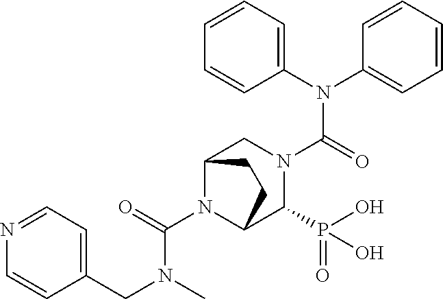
C(C1=CC=NC=C1)N(C(N1C2C(P(O)(=O)O)N(C(N(C3=CC=CC=C3)C3=CC=CC=C3)=O)CC1CC2)=O)C
